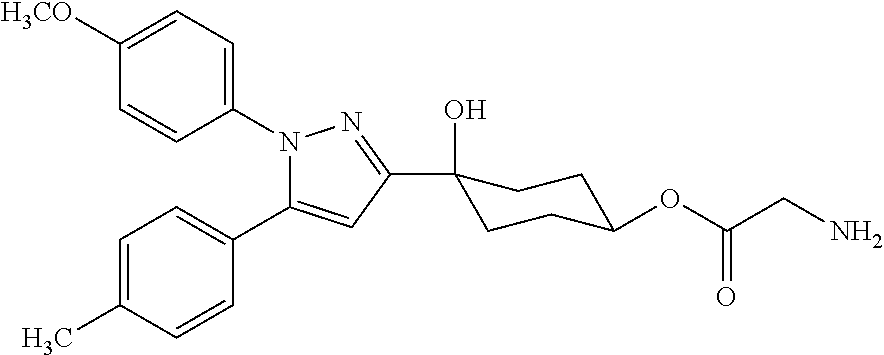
C1([H3CO])=CC=C(N2C(C3=CC=C(C)C=C3)=CC(C3(O)CCC(OC(CN)=O)CC3)=N2)C=C1
